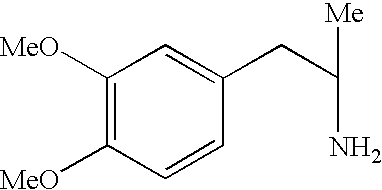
C1([MeO])=C([MeO])C=CC(CC([Me])N)=C1
